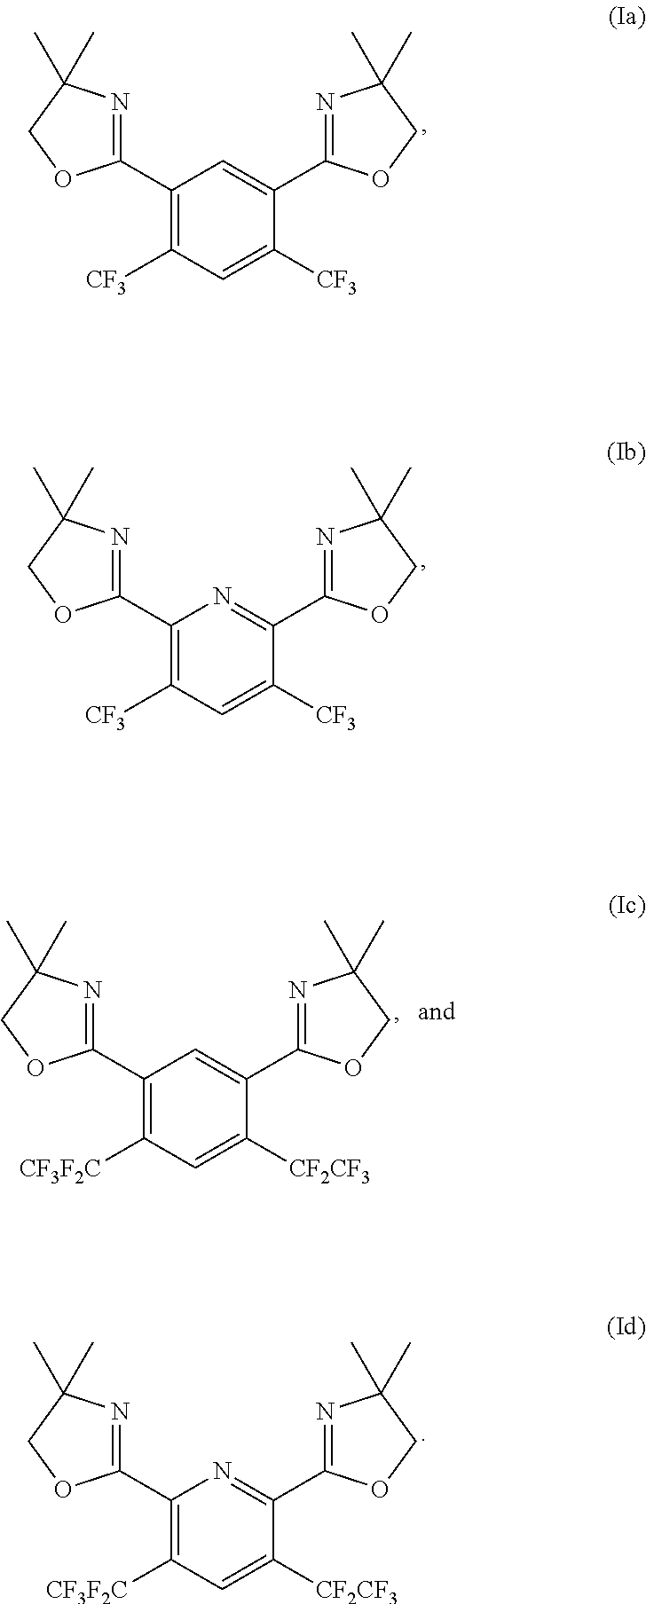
C1(C2=NC(C)(C)CO2)=C([CF3])C=C([CF3])C(C2=NC(C)(C)CO2)=C1.C1(C2=NC(C)(C)CO2)=C([CF3])C=C([CF3])C(C2=NC(C)(C)CO2)=N1.C1(C2=NC(C)(C)CO2)=C([CF3F2C])C=C([CF2CF3])C(C2=NC(C)(C)CO2)=C1.C1(C2=NC(C)(C)CO2)=C([CF3F2C])C=C([CF2CF3])C(C2=NC(C)(C)CO2)=N1
